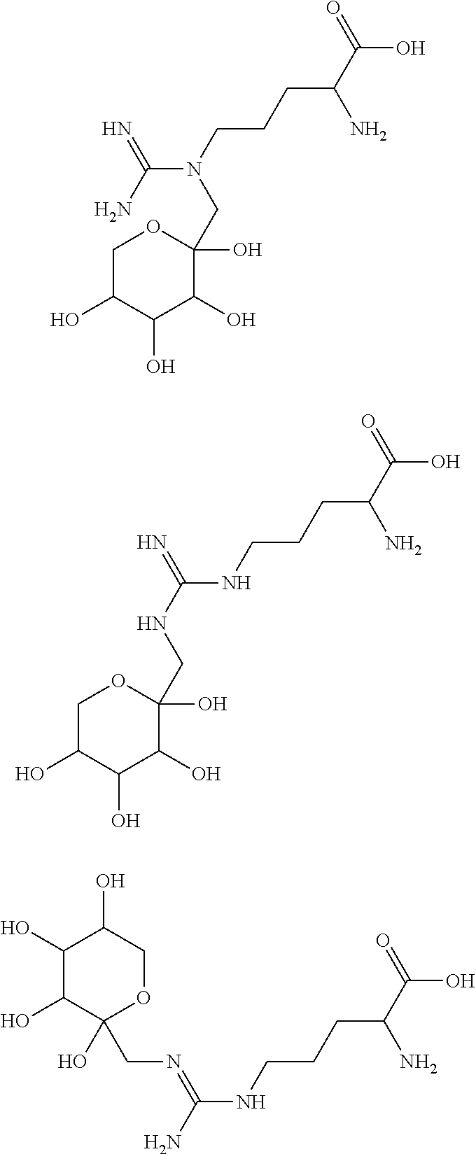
C1C(O)C(O)C(O)C(O)(CN(CCCC(C(=O)O)N)C(N)=N)O1.C1C(O)C(O)C(O)C(O)(CNC(NCCCC(C(=O)O)N)=N)O1.C1(O)C(O)C(O)COC1(O)CN=C(NCCCC(C(=O)O)N)N
